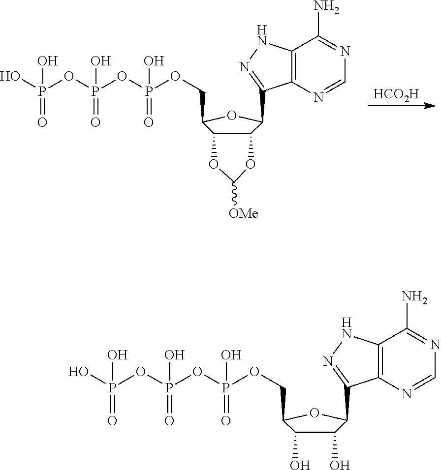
[HCO2H].C12=C(N=CN=C1N)C(C1OC(COP(=O)(OP(=O)(OP(=O)(O)O)O)O)C3C1OC([OMe])O3)=NN2.C12=C(N=CN=C1N)C(C1OC(COP(=O)(OP(=O)(OP(=O)(O)O)O)O)C(O)C1O)=NN2
